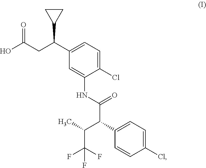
OC(CC(C1=CC=C(Cl)C(NC(C(C2=CC=C(Cl)C=C2)C(C)C(F)(F)F)=O)=C1)C1CC1)=O
